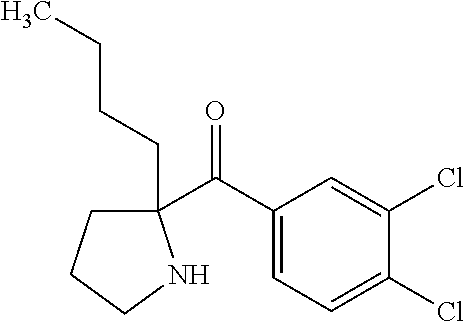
C1(C(C2=CC=C(Cl)C(Cl)=C2)=O)(CCCC)CCCN1
